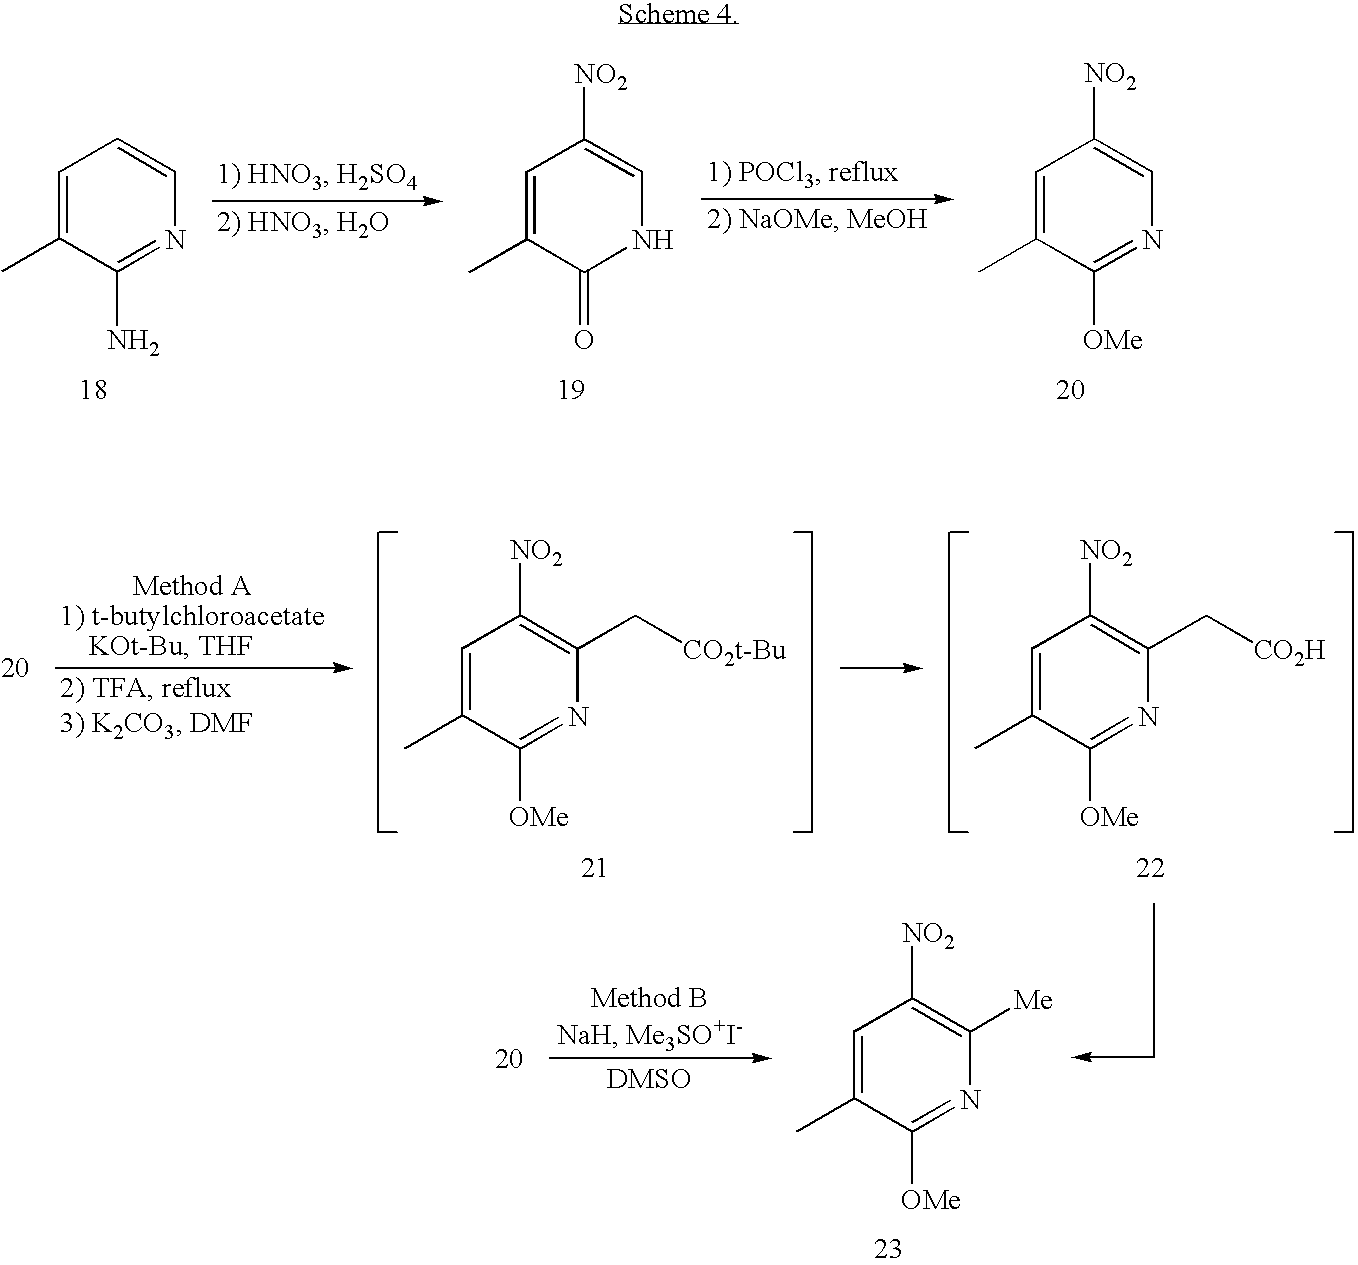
C1=C(C)C(N)=NC=C1.C1=C(C)C(=O)NC=C1[NO2].C1=C(C)C([OMe])=NC=C1[NO2].C1=C(C)C([OMe])=NC(C[CO2t-Bu])=C1[NO2].C1=C(C)C([OMe])=NC(C[CO2H])=C1[NO2].C1=C(C)C([OMe])=NC([Me])=C1[NO2]
